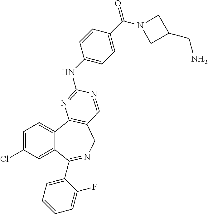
C1=C(Cl)C=C2C(=C1)C1=C(CN=C2C2=CC=CC=C2F)C=NC(NC2=CC=C(C(=O)N3CC(CN)C3)C=C2)=N1
